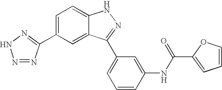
C1(C2=NNN=N2)=CC=C2C(=C1)C(C1=CC=CC(NC(=O)C3=CC=CO3)=C1)=NN2
